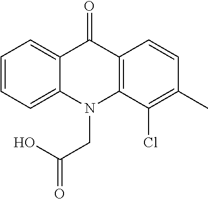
C12=C(C=CC(C)=C1Cl)C(=O)C1=CC=CC=C1N2CC(=O)O
